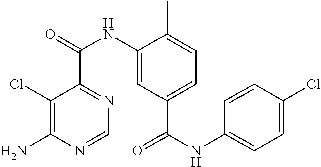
C1(Cl)=C(N)N=CN=C1C(=O)NC1=CC(C(NC2=CC=C(Cl)C=C2)=O)=CC=C1C
